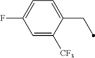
C1=C(F)C=C([CF3])C(CC)=C1
